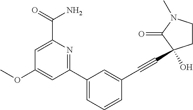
C1=C(C(=O)N)N=C(C2=CC=CC(C#CC3(O)CCN(C)C3=O)=C2)C=C1OC
